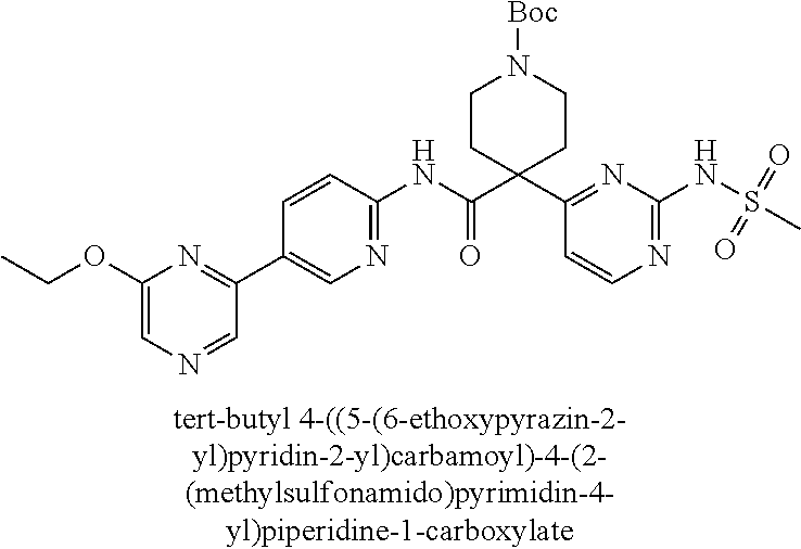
N1=C(NS(=O)(=O)C)N=C(C2(C(NC3=NC=C(C4=NC(OCC)=CN=C4)C=C3)=O)CCN([Boc])CC2)C=C1
